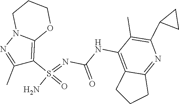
C(NC1=C2C(=NC(C3CC3)=C1C)CCC2)(N=S(N)(=O)C1=C2N(N=C1C)CCCO2)=O
